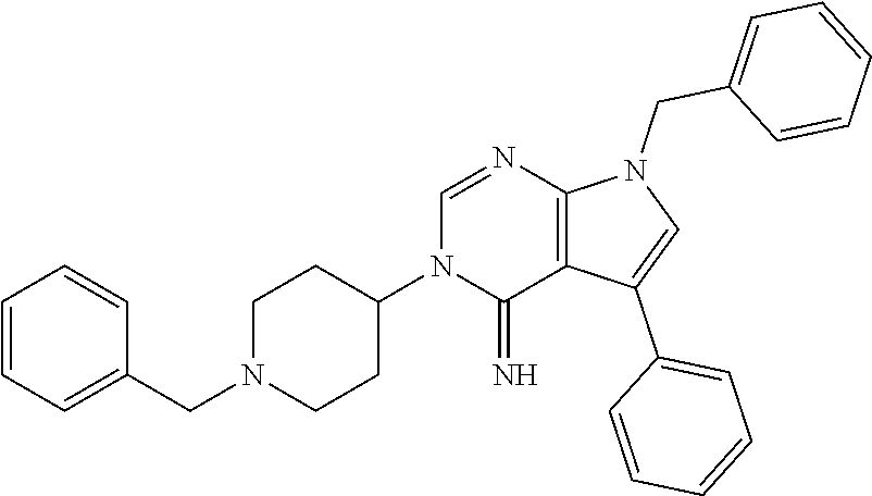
C1=C(C2=CC=CC=C2)C2=C(N1CC1=CC=CC=C1)N=CN(C1CCN(CC3=CC=CC=C3)CC1)C2=N
